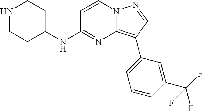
N1CCC(NC2=NC3=C(C4=CC=CC(C(F)(F)F)=C4)C=NN3C=C2)CC1
